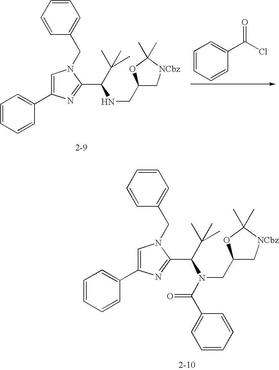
C1=CC=CC(C2=CN(CC3=CC=CC=C3)C(C(C(C)(C)C)N(C(C3=CC=CC=C3)=O)CC3C[NCbz]C(C)(C)O3)=N2)=C1.C1=CC=CC(C(Cl)=O)=C1.C1=CC=CC(C2=CN(CC3=CC=CC=C3)C(C(C(C)(C)C)NCC3C[NCbz]C(C)(C)O3)=N2)=C1
